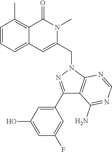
C1=CC=C2C(=C1C)C(=O)N(C)C(CN1C3=C(C(N)=NC=N3)C(C3=CC(O)=CC(F)=C3)=N1)=C2
